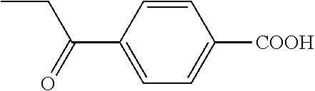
C1(C(=O)CC)=CC=C([COOH])C=C1
